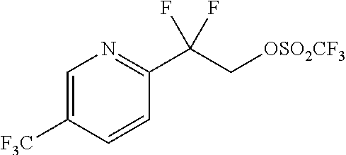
[OSO2CF3]CC(C1=NC=C([F3C])C=C1)(F)F
